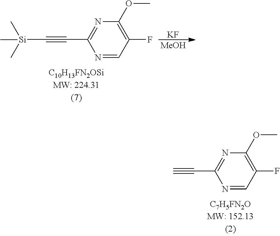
[Si](C#CC1=NC(OC)=C(F)C=N1)(C)(C)C.[KF].[MeOH].C#CC1=NC(OC)=C(F)C=N1
